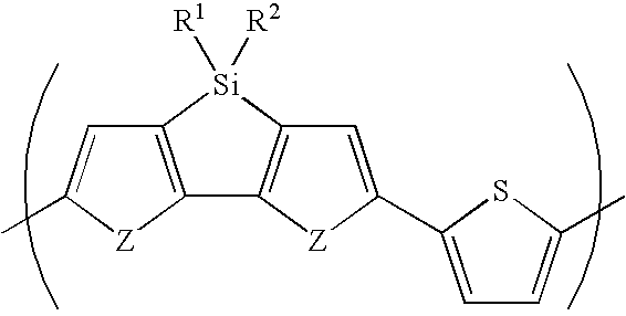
C12=C([Si]([R1])([R2])C3=C1[Z]C(C1=CC=C(C)S1)=C3)C=C(C)[Z]2
